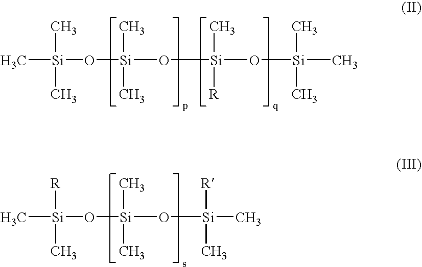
C[Si](C)(C)O[Si](C)(C)O[Si](C)([R])O[Si](C)(C)C.C[Si]([R])(C)O[Si](C)(C)O[Si]([R])(C)C
